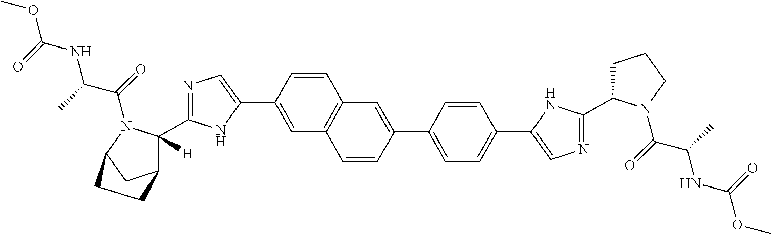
C1=C(C2=CN=C(C3([H])C4CC(N3C(=O)C(C)NC(=O)OC)CC4)N2)C=CC2=C1C=CC(C1=CC=C(C3=CN=C(C4CCCN4C(=O)C(C)NC(=O)OC)N3)C=C1)=C2
